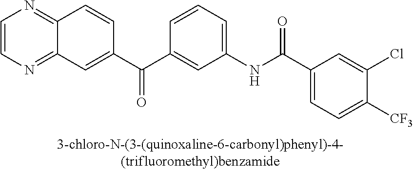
C1=CN=C2C(=N1)C=CC(C(C1=CC(NC(C3=CC=C([CF3])C(Cl)=C3)=O)=CC=C1)=O)=C2
